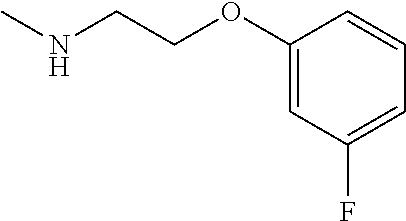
CNCCOC1=CC(F)=CC=C1
